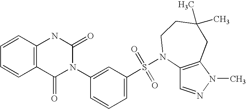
C1=CC2=C(C=C1)C(=O)N(C1=CC(S(=O)(=O)N3C4=C(N(C)N=C4)CC(C)(C)CC3)=CC=C1)C(=O)N2
